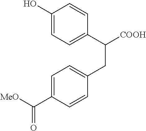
C1(O)=CC=C(C([COOH])CC2=CC=C(C([MeO])=O)C=C2)C=C1
